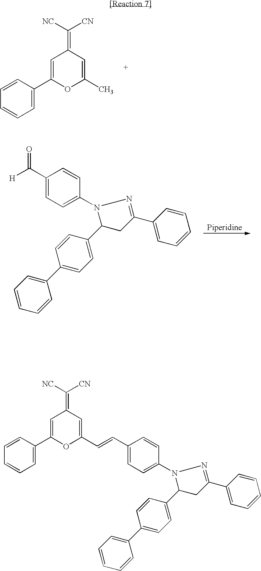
C1=C(C2=CC=CC=C2)OC(C)=CC1=C([CN])[NC].C1(C([H])=O)=CC=C(N2C(C3=CC=C(C4=CC=CC=C4)C=C3)CC(C3=CC=CC=C3)=N2)C=C1.C1=C(C2=CC=CC=C2)OC(C=CC2=CC=C(N3C(C4=CC=C(C5=CC=CC=C5)C=C4)CC(C4=CC=CC=C4)=N3)C=C2)=CC1=C([NC])[CN]
